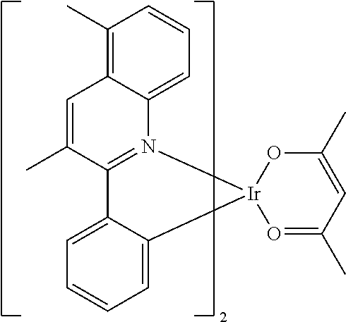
C1=C(C)C2=N(C3=CC=CC(C)=C13)[Ir]1(C3=CC=CC=C23)O=C(C)C=C(C)O1
